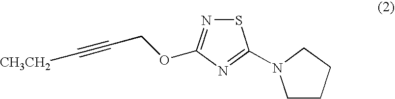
C1CCCN1C1=NC(OCC#C[CH3CH2])=NS1
